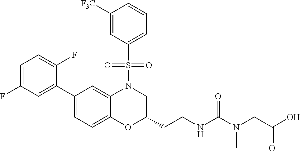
C1=C(F)C=C(C2=CC=C3C(=C2)N(S(C2=CC=CC([F3C])=C2)(=O)=O)CC(CCNC(N(CC(O)=O)C)=O)O3)C(F)=C1
